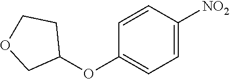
C1(OC2CCOC2)=CC=C([NO2])C=C1
